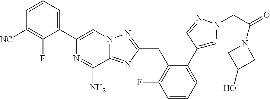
C1=CC([NC])=C(F)C(C2=CN3C(=NC(CC4=C(F)C=CC=C4C4=CN(CC(=O)N5CC(O)C5)N=C4)=N3)C(N)=N2)=C1
